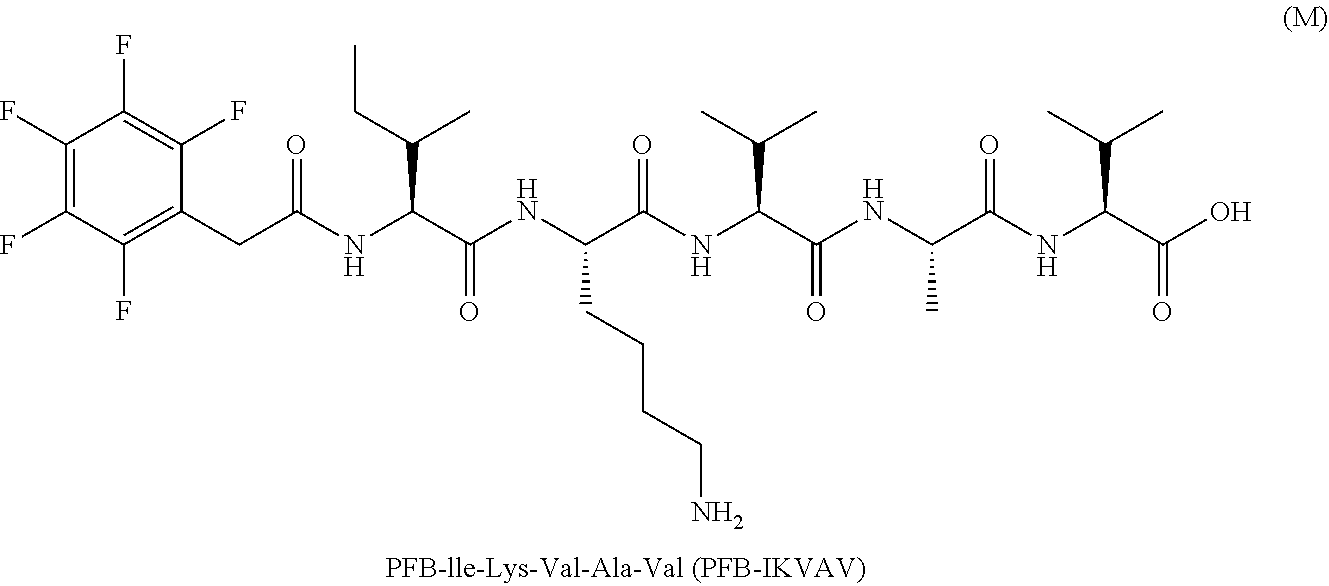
C1(F)=C(F)C(F)=C(CC(NC(C(NC(C(NC(C(NC(C(NC(C(O)=O)C(C)C)=O)C)=O)C(C)C)=O)CCCCN)=O)C(CC)C)=O)C(F)=C1F
